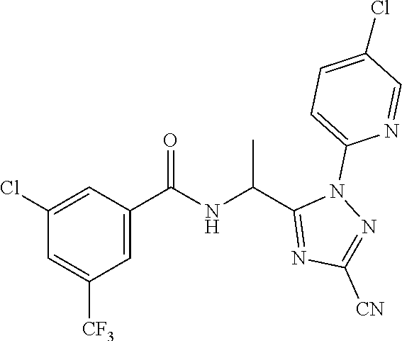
N(C(C1=NC([CN])=NN1C1=CC=C(Cl)C=N1)C)C(C1=CC([CF3])=CC(Cl)=C1)=O
